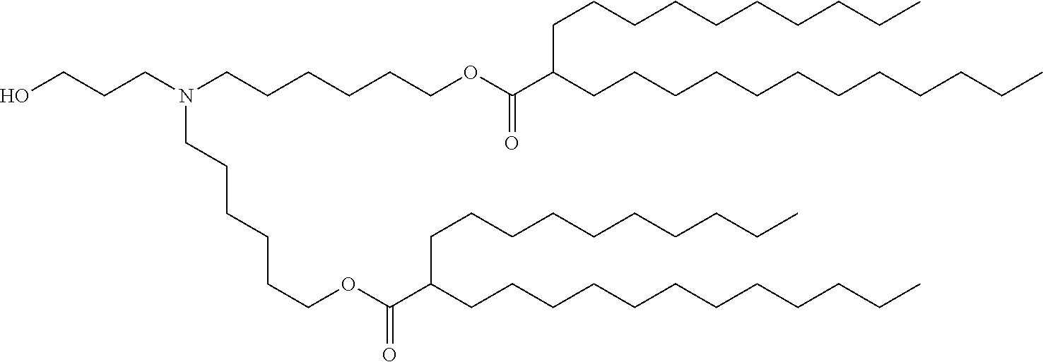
C(CCN(CCCCCCOC(C(CCCCCCCCCCCC)CCCCCCCCCC)=O)CCCCCCOC(C(CCCCCCCCCCCC)CCCCCCCCCC)=O)O
